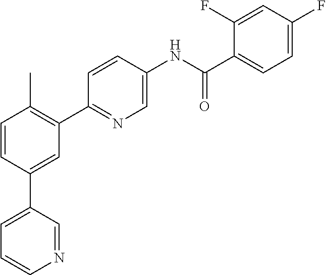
C1=CC(C2=CC=CN=C2)=CC(C2=NC=C(NC(C3=CC=C(F)C=C3F)=O)C=C2)=C1C
